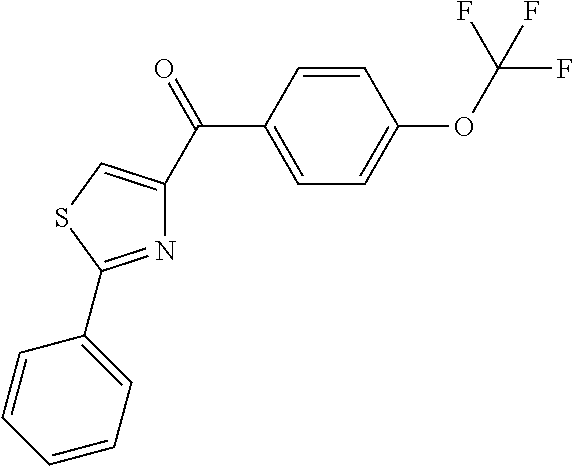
C1=C(C(=O)C2=CSC(C3=CC=CC=C3)=N2)C=CC(OC(F)(F)F)=C1
